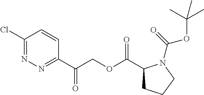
C1(Cl)=NN=C(C(COC(=O)C2CCCN2C(=O)OC(C)(C)C)=O)C=C1
